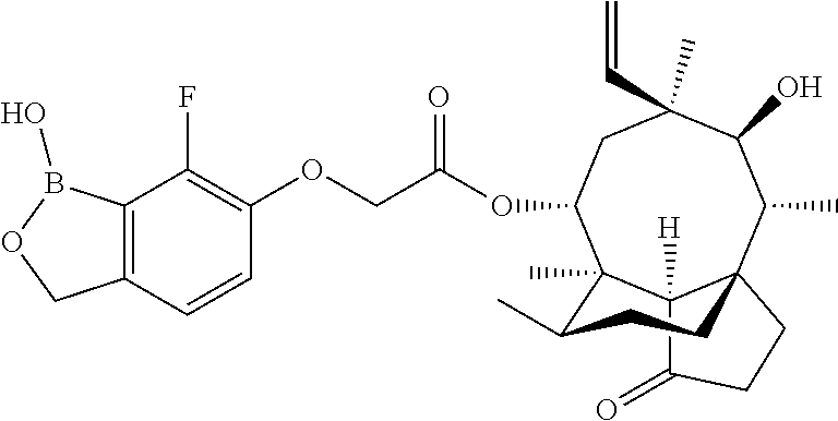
C12([H])C(=O)CCC13C(C)C(O)C(C)(C=C)CC(OC(COC1=C(F)C4=C(C=C1)COB4O)=O)C2(C)C(C)CC3
